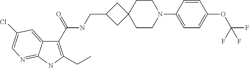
C1(C(NCC2CC3(C2)CCN(C2=CC=C(OC(F)(F)F)C=C2)CC3)=O)=C(CC)NC2=NC=C(Cl)C=C12
